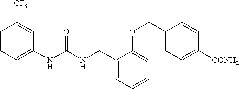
C1=CC=C(NC(NCC2=CC=CC=C2OCC2=CC=C([CONH2])C=C2)=O)C=C1[CF3]
